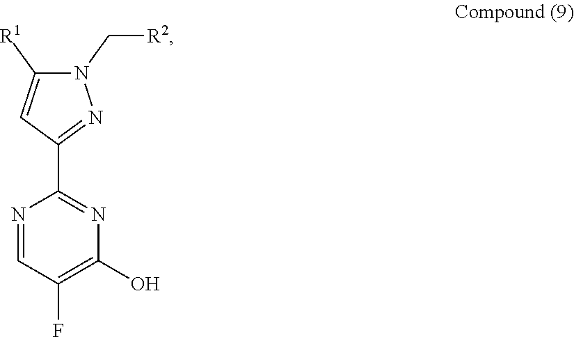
N1=CC(F)=C(O)N=C1C1=NN(C[R2])C([R1])=C1
